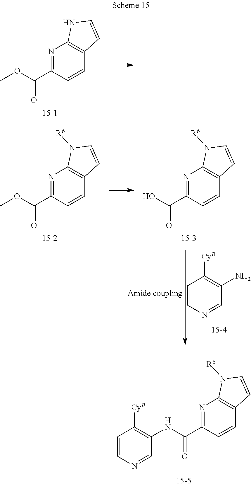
N1=C(C(NC2=C([CyB])C=CN=C2)=O)C=CC2=C1N([R6])C=C2.N1=C(C(OC)=O)C=CC2=C1NC=C2.N1=C(C(OC)=O)C=CC2=C1N([R6])C=C2.N1=C(C(O)=O)C=CC2=C1N([R6])C=C2.NC1=C([CyB])C=CN=C1
